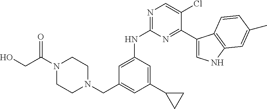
C1(C2CC2)=CC(NC2=NC=C(Cl)C(C3=CNC4=C3C=CC(C)=C4)=N2)=CC(CN2CCN(C(CO)=O)CC2)=C1
